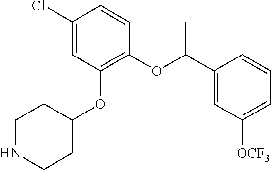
C1(Cl)=CC(OC2CCNCC2)=C(OC(C2=CC([OCF3])=CC=C2)C)C=C1
